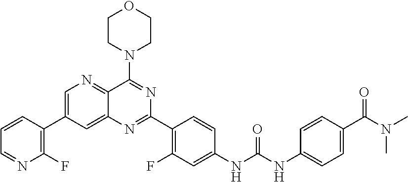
C1=C(C2=C(F)N=CC=C2)C=C2C(=N1)C(N1CCOCC1)=NC(C1=C(F)C=C(NC(NC3=CC=C(C(N(C)C)=O)C=C3)=O)C=C1)=N2
